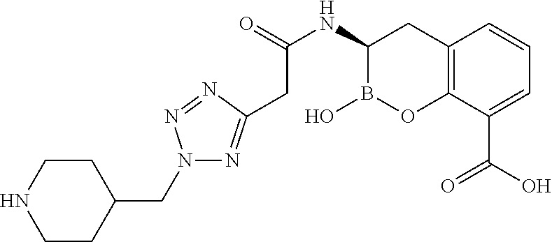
O=C(NC1B(O)OC2=C(C1)C=CC=C2C(O)=O)CC1=NN(CC2CCNCC2)N=N1
